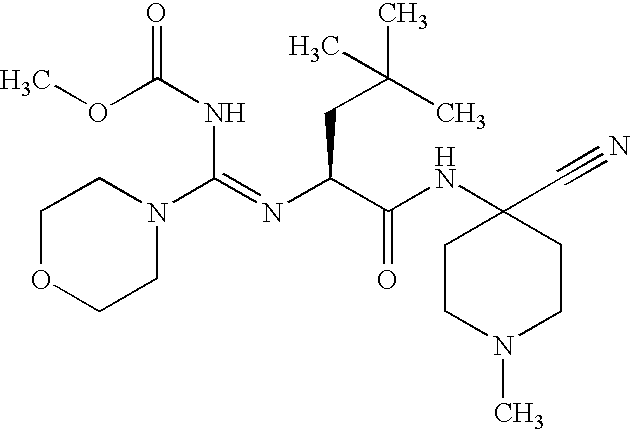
COC(=O)NC(N1CCOCC1)=NC(CC(C)(C)C)C(=O)NC1(C#N)CCN(C)CC1
